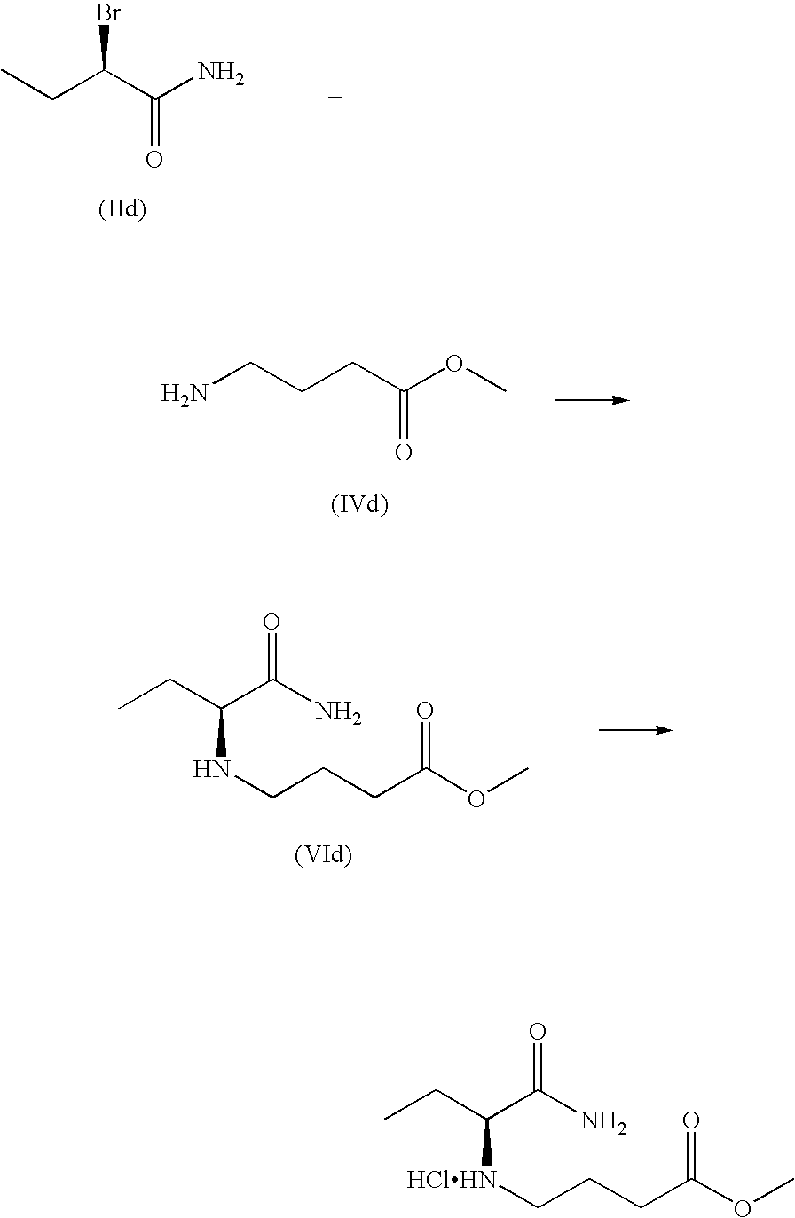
CCC(C(N)=O)[HClHN]CCCC(OC)=O.CCC(C(N)=O)Br.CCC(C(N)=O)NCCCC(OC)=O.NCCCC(OC)=O
